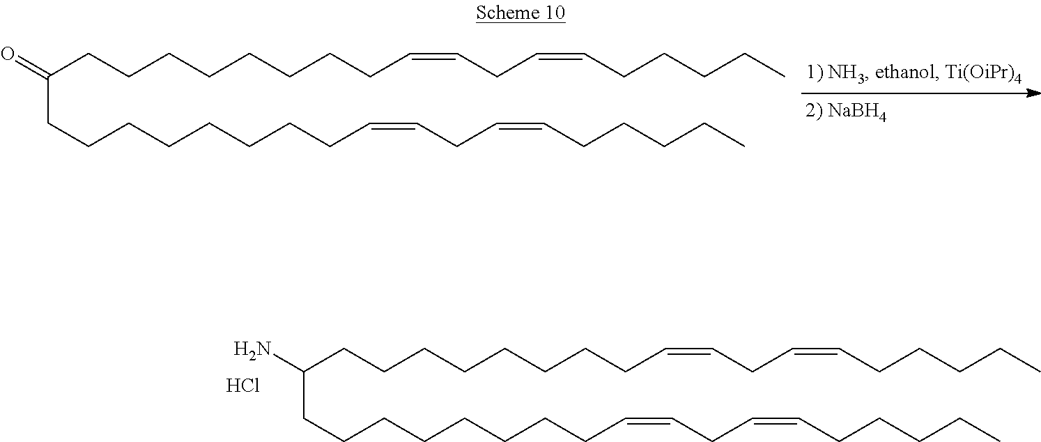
C(CCCCCCCCC=CCC=CCCCCC)(=O)CCCCCCCCC=CCC=CCCCCC.C(CCCCCCCCC=CCC=CCCCCC)(N)CCCCCCCCC=CCC=CCCCCC.Cl
